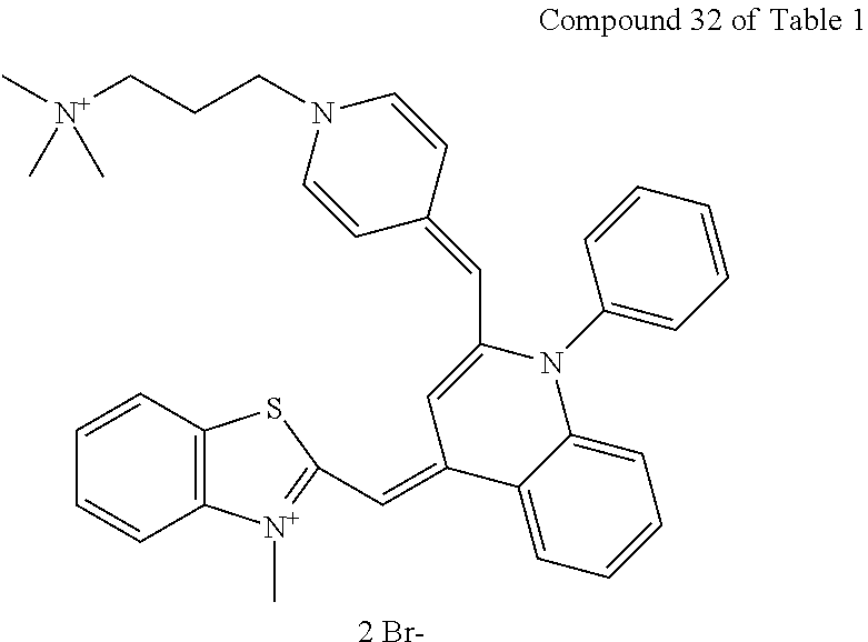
[2 Br-].C1=CC2=C(C=C1)SC(C=C1C3=CC=CC=C3N(C3=CC=CC=C3)C(C=C3C=CN(CCC[N+](C)(C)C)C=C3)=C1)=[N+]2C
